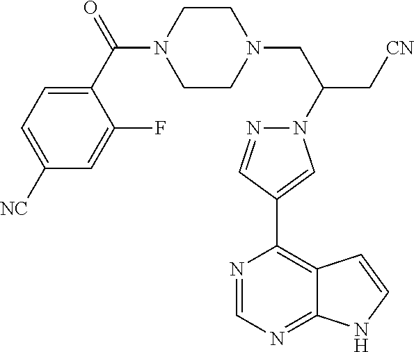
C1(C(=O)N2CCN(CC(C[CN])N3N=CC(C4=C5C(=NC=N4)NC=C5)=C3)CC2)=CC=C([NC])C=C1F
